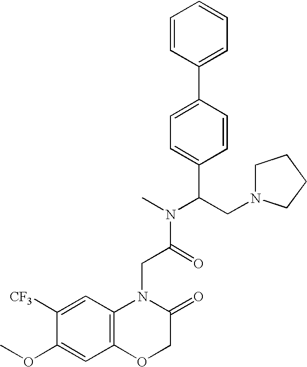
C1=CC(C2=CC=C(C(N(C)C(=O)CN3C4=C(OCC3=O)C=C(OC)C([CF3])=C4)CN3CCCC3)C=C2)=CC=C1
